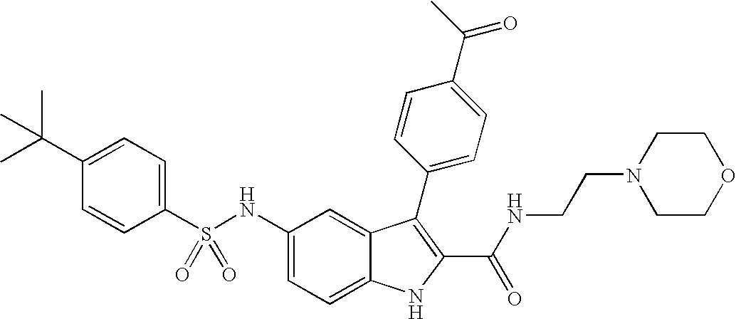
C1(C(C)(C)C)=CC=C(S(NC2=CC=C3C(=C2)C(C2=CC=C(C(=O)C)C=C2)=C(C(NCCN2CCOCC2)=O)N3)(=O)=O)C=C1
